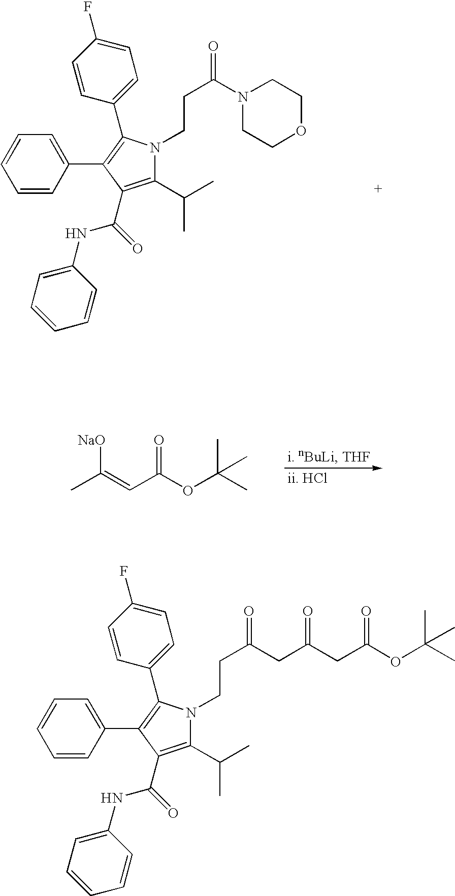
CC(=CC(OC(C)(C)C)=O)[NaO].C1=CC(C2=C(C3=CC=C(F)C=C3)N(CCC(N3CCOCC3)=O)C(C(C)C)=C2C(NC2=CC=CC=C2)=O)=CC=C1.C1=CC(C2=C(C3=CC=C(F)C=C3)N(CCC(CC(CC(OC(C)(C)C)=O)=O)=O)C(C(C)C)=C2C(NC2=CC=CC=C2)=O)=CC=C1
